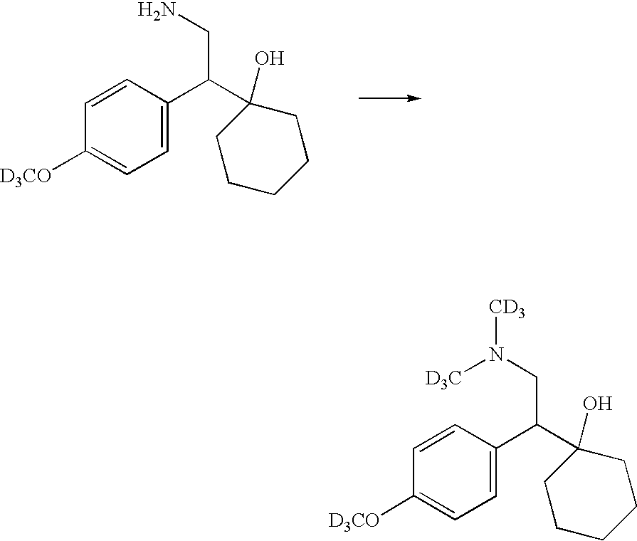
C1=C(C(CN)C2(O)CCCCC2)C=CC([D3CO])=C1.C1=C(C(CN([CD3])[D3C])C2(O)CCCCC2)C=CC([D3CO])=C1
